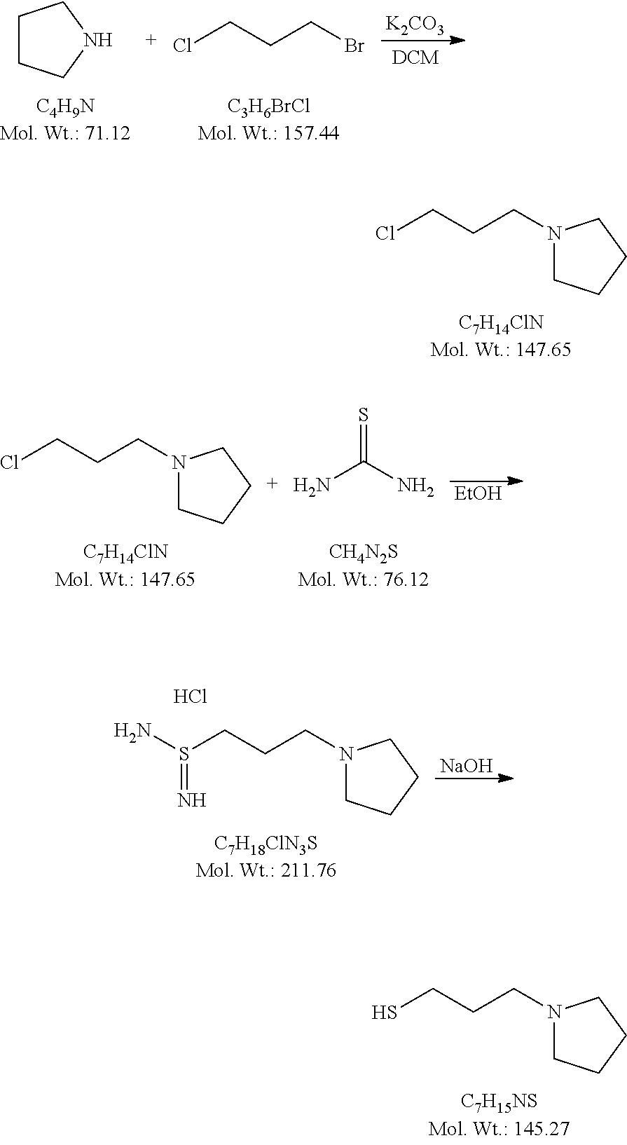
ClCCCN1CCCC1.SCCCN1CCCC1.C1CCNC1.ClCCCBr.[K2CO3].ClCCCN1CCCC1.NC(N)=S.[EtOH].S(CCCN1CCCC1)(N)=N.Cl.[NaOH]
